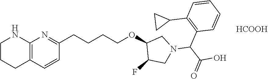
[HCOOH].C12=C(C=CC(CCCCOC3CN(C(C(O)=O)C4=C(C5CC5)C=CC=C4)CC3F)=N1)CCCN2
